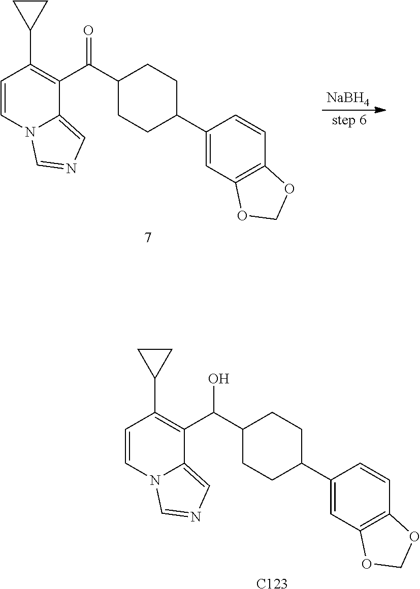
[NaBH4].C1=CN2C(=CN=C2)C(C(=O)C2CCC(C3=CC4=C(C=C3)OCO4)CC2)=C1C1CC1.C1=CN2C(=CN=C2)C(C(O)C2CCC(C3=CC4=C(C=C3)OCO4)CC2)=C1C1CC1.[C123]
